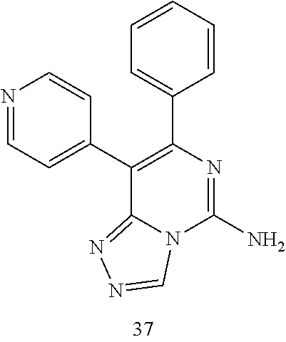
N1=CC=C(C2=C(C3=CC=CC=C3)N=C(N)N3C2=NN=C3)C=C1
